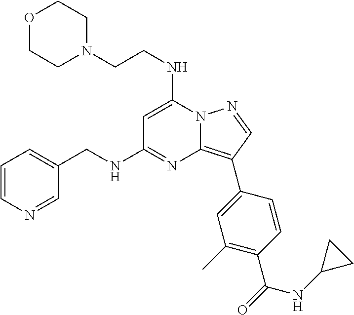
C(N1CCOCC1)CNC1=CC(NCC2=CC=CN=C2)=NC2=C(C3=CC(C)=C(C(=O)NC4CC4)C=C3)C=NN12
